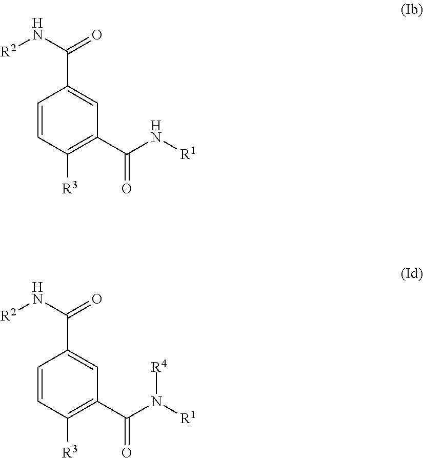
C1=CC([R3])=C(C(N[R1])=O)C=C1C(N[R2])=O.C1=CC([R3])=C(C(N([R1])[R4])=O)C=C1C(N[R2])=O
